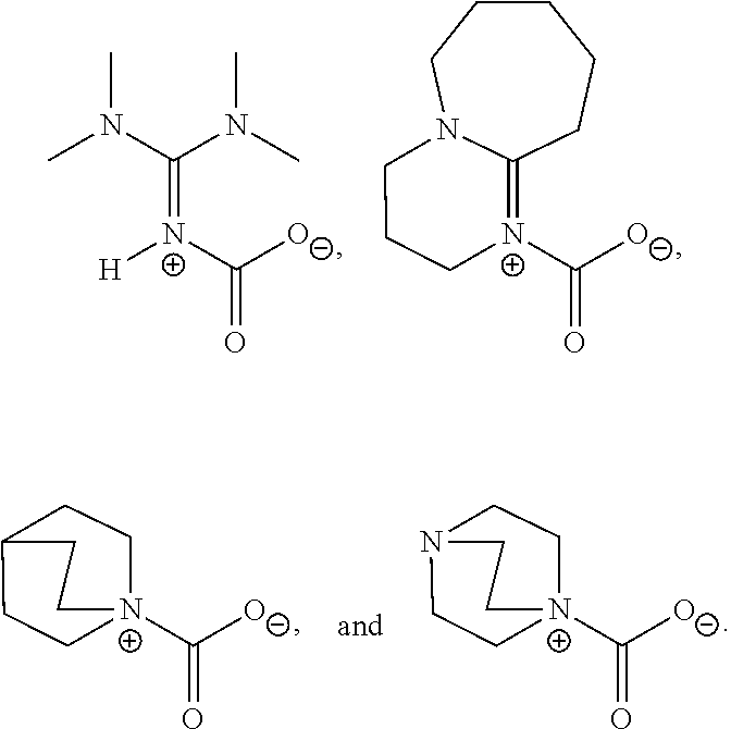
CN(C(=[N+]([H])C([O-])=O)N(C)C)C.[N+]1(C([O-])=O)=C2CCCCCN2CCC1.[N+]12(C([O-])=O)CCC(CC1)CC2.[N+]12(C([O-])=O)CCN(CC1)CC2
